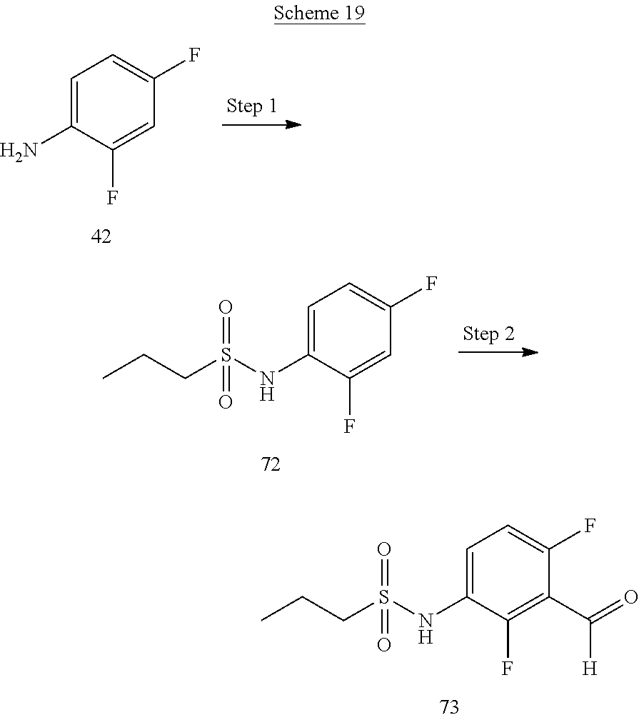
C1=C(N)C(F)=CC(F)=C1.C1=C(NS(CCC)(=O)=O)C(F)=CC(F)=C1.C1=C(NS(CCC)(=O)=O)C(F)=C(C(=O)[H])C(F)=C1
